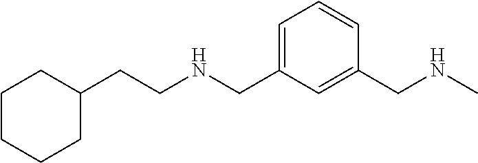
C1(CCNCC2=CC=CC(CNC)=C2)CCCCC1
